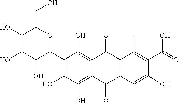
C1(O)C(O)C(O)C(C2=C(O)C(O)=C3C(=C2O)C(=O)C2=C(C3=O)C=C(O)C(C(O)=O)=C2C)OC1CO
